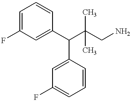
C1=C(F)C=C(C(C(CN)(C)C)C2=CC(F)=CC=C2)C=C1
